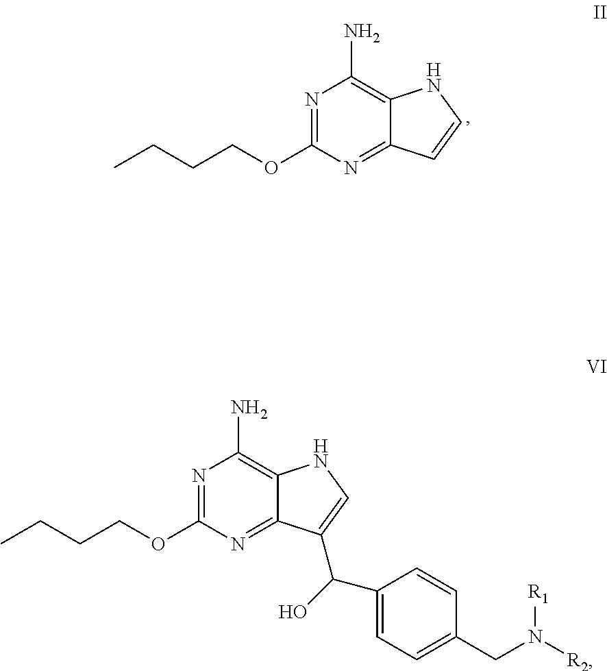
N1=C(OCCCC)N=C2C(=C1N)NC=C2C(O)C1=CC=C(CN([R2])[R1])C=C1.N1=C(OCCCC)N=C2C(=C1N)NC=C2
